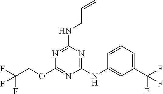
N(C1=NC(OCC(F)(F)F)=NC(NC2=CC(C(F)(F)F)=CC=C2)=N1)CC=C
